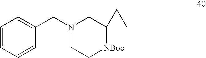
C1=CC=CC(CN2CC[NBoc]C3(C2)CC3)=C1
